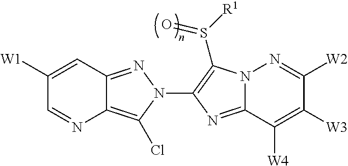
C1([W1])=CC2=NN(C3=C(S([R1])=O)N4C(=N3)C([W4])=C([W3])C([W2])=N4)C(Cl)=C2N=C1
